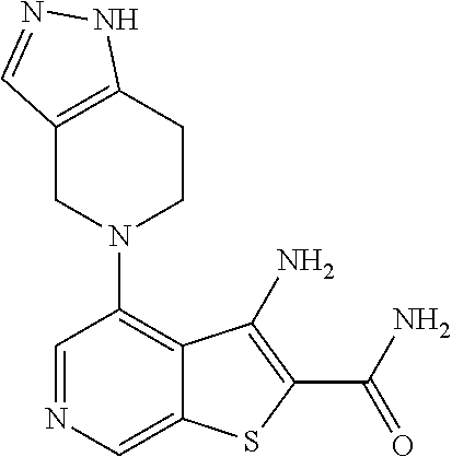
C1=NC=C2C(=C1N1CCC3=C(C1)C=NN3)C(N)=C(C(N)=O)S2
